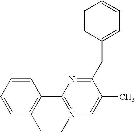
C1=CC(C)=C(C2=N(C)C=C(C)C(CC3=CC=CC=C3)=N2)C=C1
